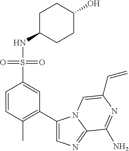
C1=CC(C)=C(C2=CN=C3N2C=C(C=C)N=C3N)C=C1S(NC1CCC(O)CC1)(=O)=O
